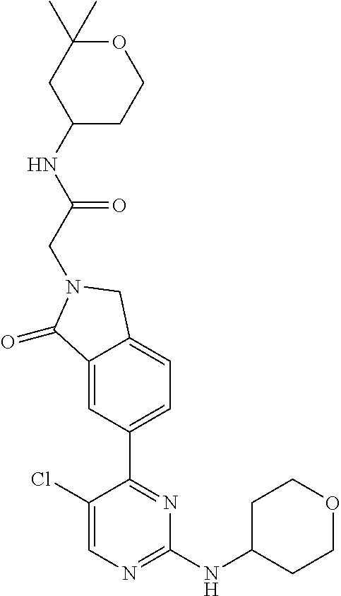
C1(Cl)=CN=C(NC2CCOCC2)N=C1C1=CC=C2C(=C1)C(=O)N(CC(=O)NC1CCOC(C)(C)C1)C2
